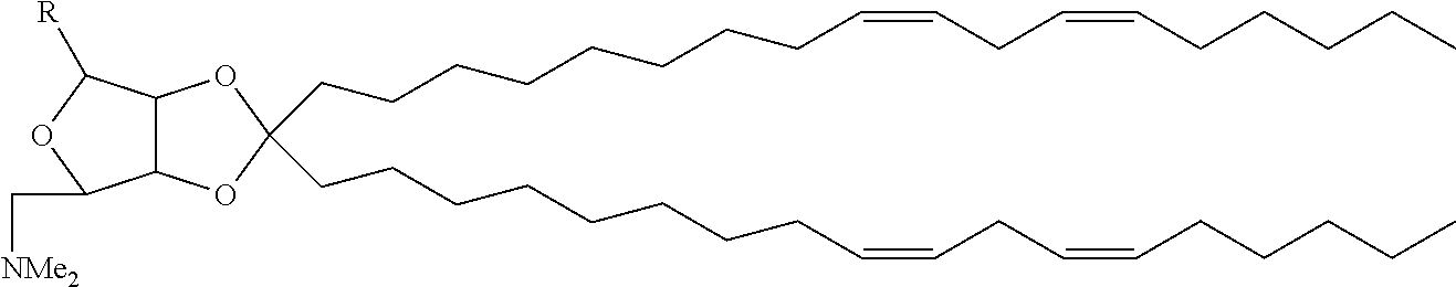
C(CCCCCCCC=CCC=CCCCCC)C1(CCCCCCCCC=CCC=CCCCCC)OC2C(O1)C([R])OC2C[NMe2]
